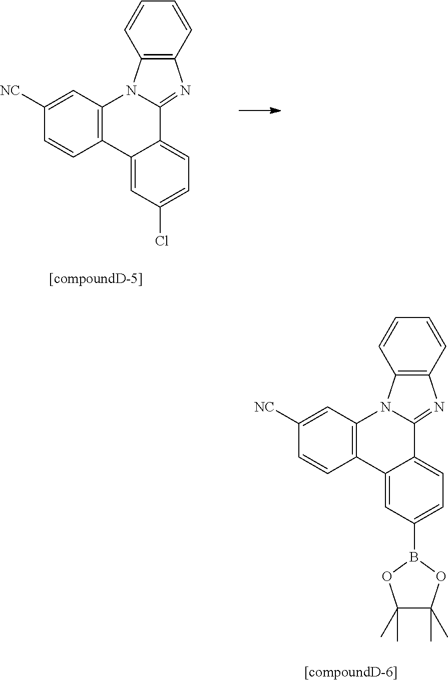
C1=CC2=C(C=C1)N1C3=C(C=CC([NC])=C3)C3=CC(Cl)=CC=C3C1=N2.C1=CC2=C(C=C1)N1C3=C(C=CC([NC])=C3)C3=CC(B4OC(C)(C)C(C)(C)O4)=CC=C3C1=N2
